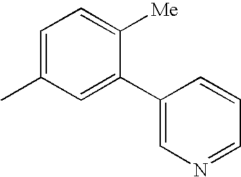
C1=C(C2=CN=CC=C2)C([Me])=CC=C1C
